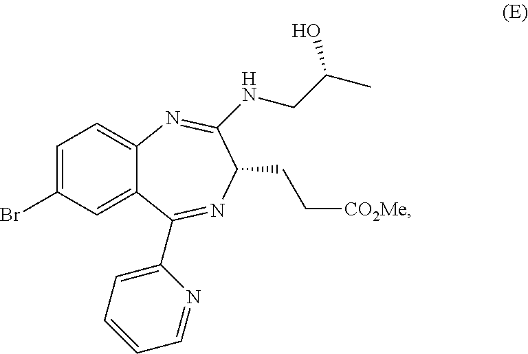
C1=C(Br)C=C2C(=C1)N=C(NCC(C)O)C(CC[CO2Me])N=C2C1=CC=CC=N1
